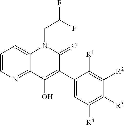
C1=CN=C2C(=C1)N(CC(F)F)C(=O)C(C1=CC([R4])=C([R3])C([R2])=C1[R1])=C2O
